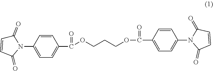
C1=C(N2C(=O)C=CC2=O)C=CC(C(=O)OCCCOC(=O)C2=CC=C(N3C(=O)C=CC3=O)C=C2)=C1
